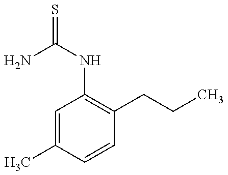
NC(NC1=C(CCC)C=CC(C)=C1)=S
